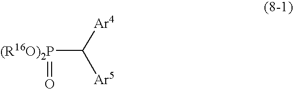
[(R16O)2P](C([Ar4])[Ar5])=O
